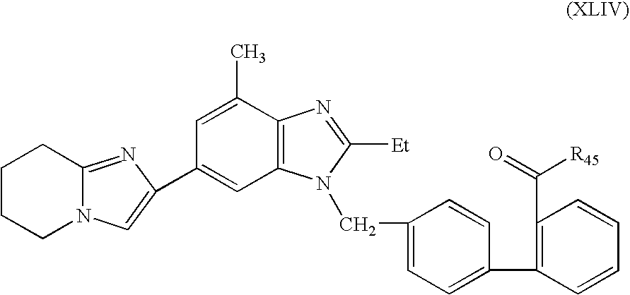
C1CCN2C(=NC(C3=CC4=C(C(C)=C3)N=C([Et])N4CC3=CC=C(C4=C(C(=O)[R45])C=CC=C4)C=C3)=C2)C1
